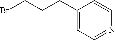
BrCCCC1=CC=NC=C1
